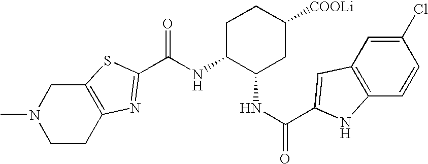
N(C1C(NC(=O)C2=CC3=C(C=CC(Cl)=C3)N2)CC([COOLi])CC1)C(=O)C1=NC2=C(CN(C)CC2)S1
